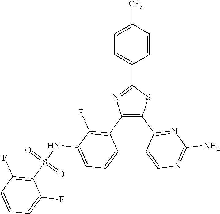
C1=CC([CF3])=CC=C1C1=NC(C2=C(F)C(NS(C3=C(F)C=CC=C3F)(=O)=O)=CC=C2)=C(C2=NC(N)=NC=C2)S1
